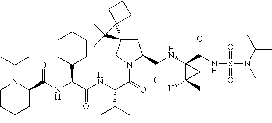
N(C(C(NC(C(=O)N1CC2(CC1C(=O)NC1(C(=O)NS(=O)(=O)N(CC)C(C)C)C([H])(C=C)C1)C1(C2(C)C)CCC1)C(C)(C)C)=O)C1CCCCC1)C(=O)C1N(C(C)C)CCCC1
